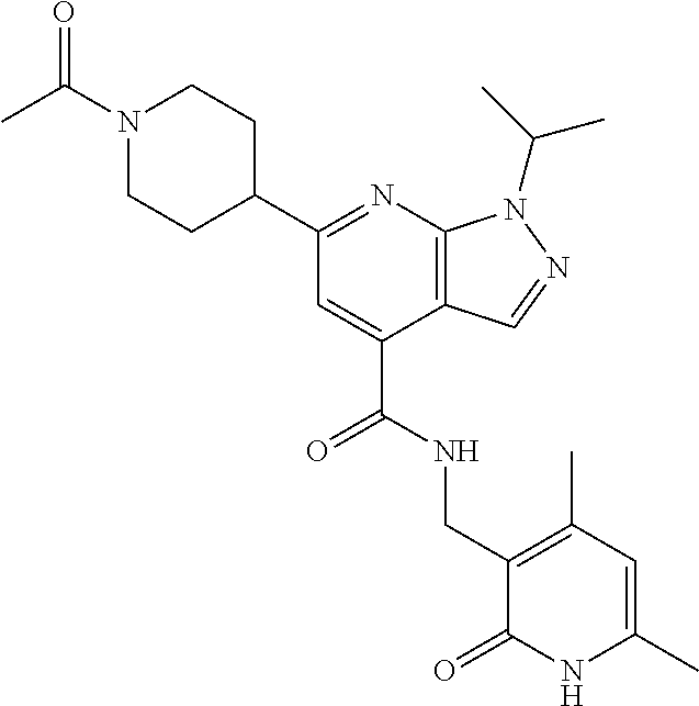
C1(C2=NC3=C(C(C(NCC4=C(C)C=C(C)NC4=O)=O)=C2)C=NN3C(C)C)CCN(C(C)=O)CC1
